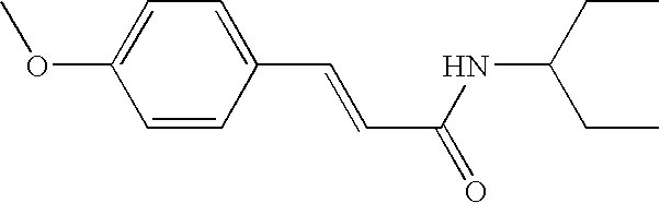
C1=C(OC)C=CC(C=CC(=O)NC(CC)CC)=C1
